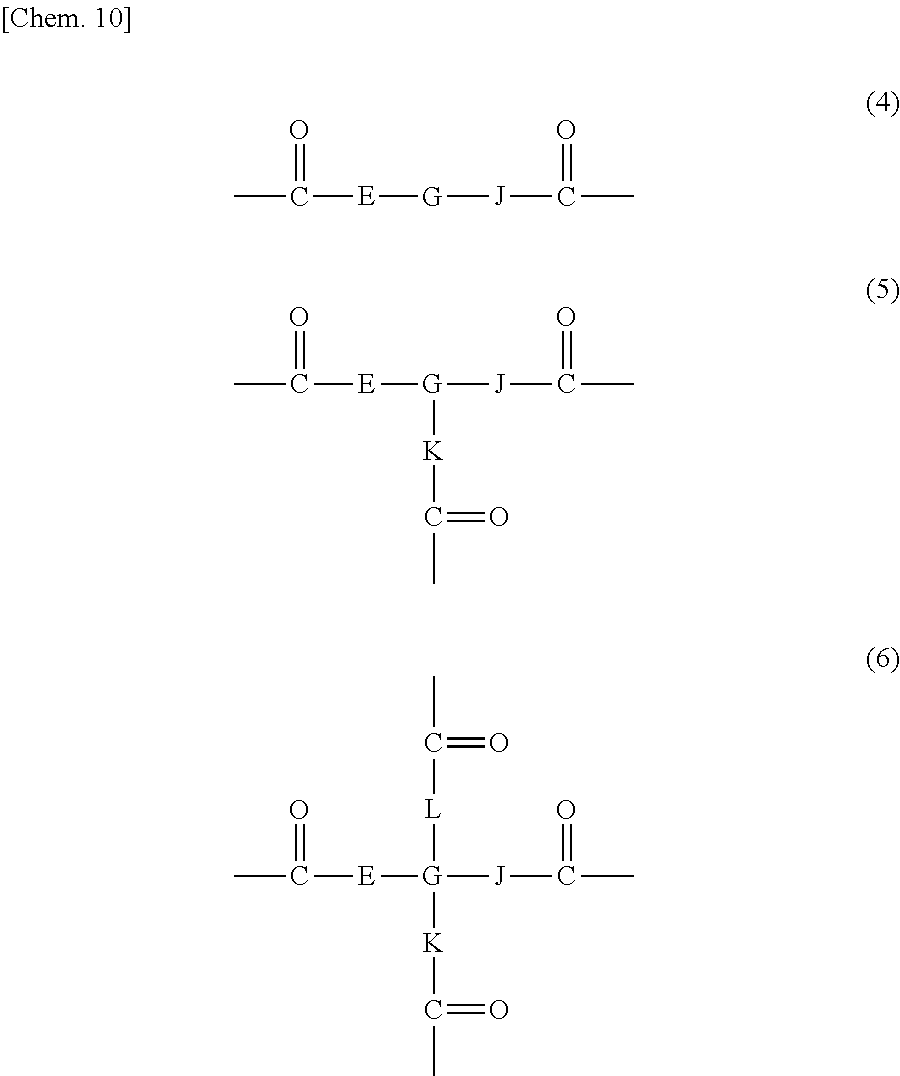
CC(=O)[E][G][J]C(=O)C.CC(=O)[E][G]([J]C(=O)C)[K]C(=O)C.CC(=O)[E][G]([J]C(=O)C)([K]C(=O)C)[L]C(=O)C
